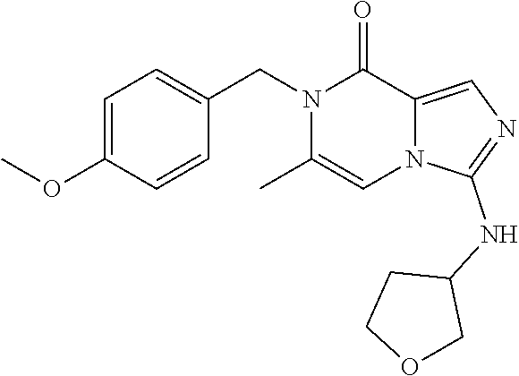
C1=C(OC)C=CC(CN2C(C)=CN3C(=CN=C3NC3CCOC3)C2=O)=C1
